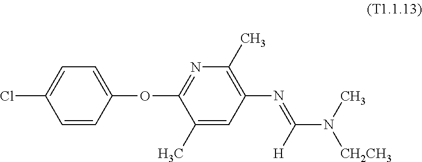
C1=CC(OC2=NC(C)=C(N=C(N(C)[CH2CH3])[H])C=C2C)=CC=C1Cl
